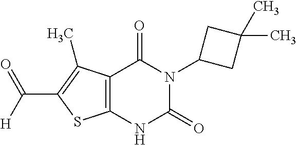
C12=C(NC(=O)N(C3CC(C)(C)C3)C1=O)SC(C([H])=O)=C2C
